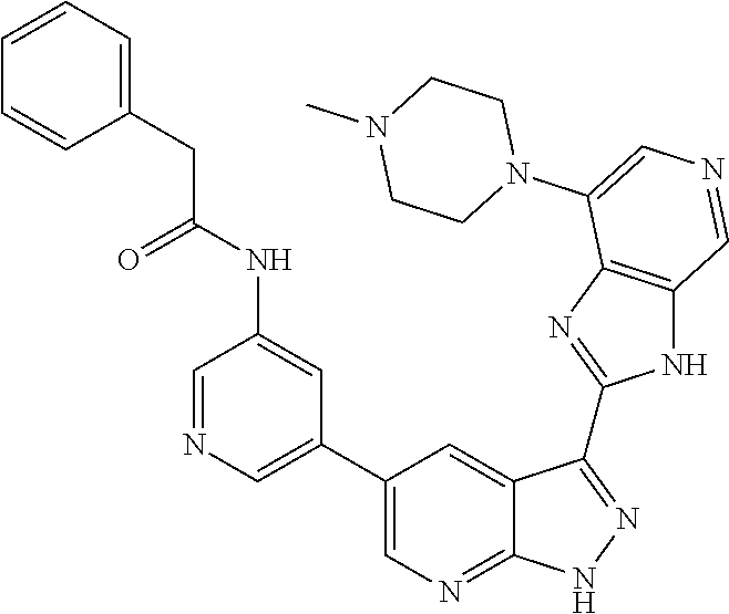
C1=NC=C(C2=CN=C3C(=C2)C(C2=NC4=C(N2)C=NC=C4N2CCN(C)CC2)=NN3)C=C1NC(CC1=CC=CC=C1)=O
